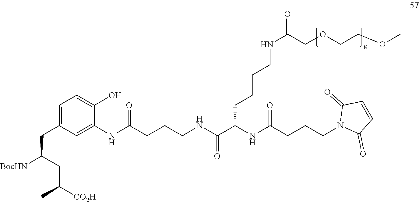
C(C(CC(C)[CO2H])[BocHN])C1=CC=C(O)C(NC(CCCNC(=O)C(NC(CCCN2C(=O)C=CC2=O)=O)CCCCNC(=O)COCCOC)=O)=C1
